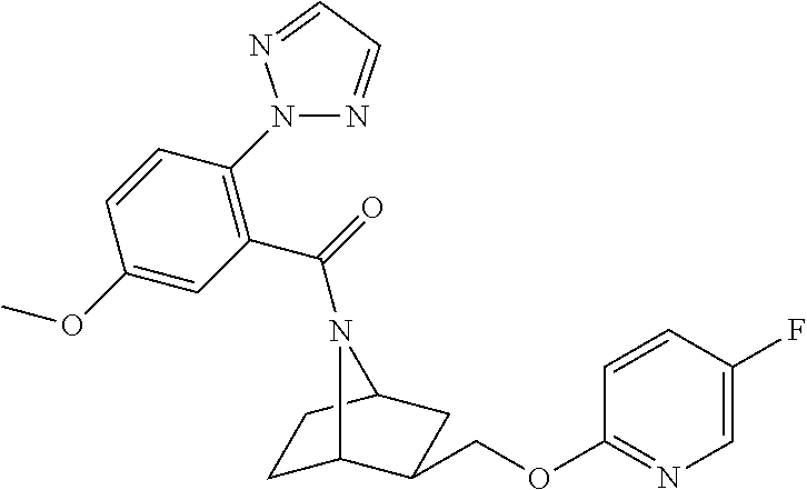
C1C2C(COC3=NC=C(F)C=C3)CC(C1)N2C(=O)C1=C(N2N=CC=N2)C=CC(OC)=C1
